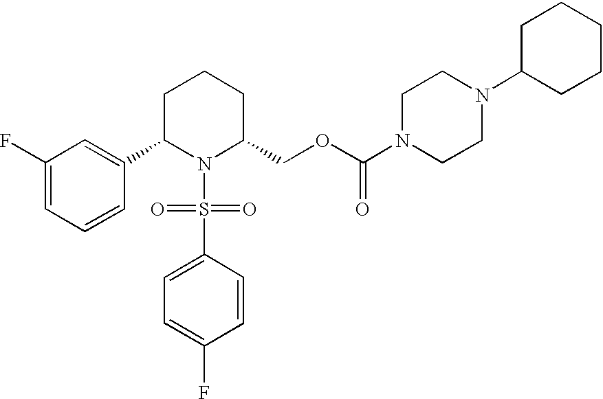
C1(F)=CC=CC(C2N(S(C3=CC=C(F)C=C3)(=O)=O)C(COC(N3CCN(C4CCCCC4)CC3)=O)CCC2)=C1
